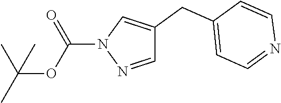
C(OC(N1N=CC(CC2=CC=NC=C2)=C1)=O)(C)(C)C
